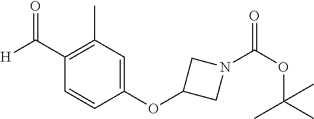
[H]C(C1=C(C)C=C(OC2CN(C(OC(C)(C)C)=O)C2)C=C1)=O
